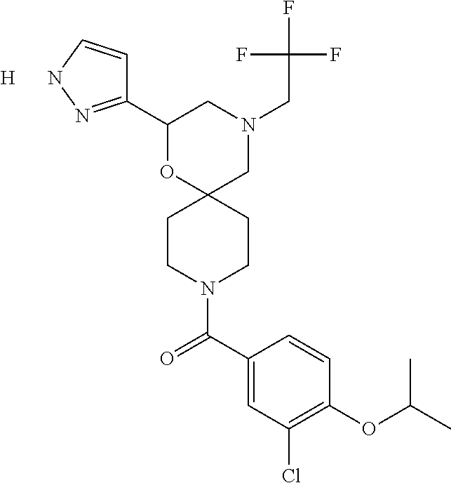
N1(CC(F)(F)F)CC2(OC(C3=NNC=C3)C1)CCN(C(C1=CC(Cl)=C(OC(C)C)C=C1)=O)CC2.[H]
